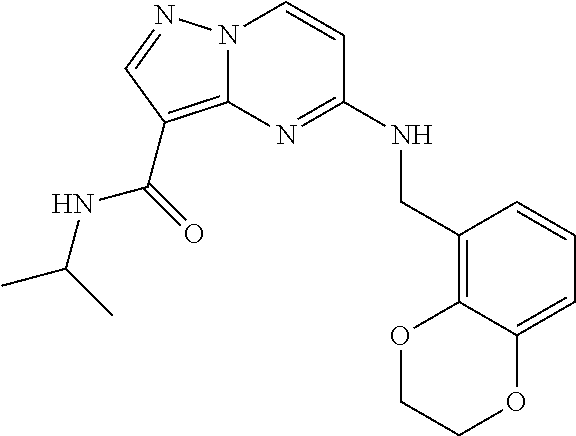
N12C(=C(C(=O)NC(C)C)C=N1)N=C(NCC1=C3C(=CC=C1)OCCO3)C=C2
